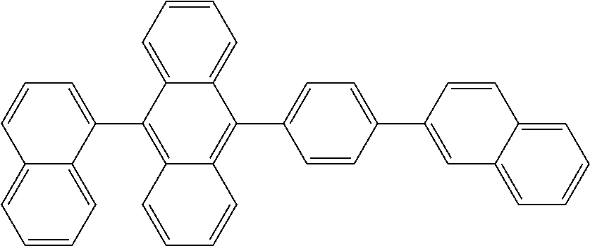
C12=CC=CC=C1C=C(C1=CC=C(C3=C4C(=C(C5=CC=CC6=CC=CC=C56)C5=CC=CC=C53)C=CC=C4)C=C1)C=C2
